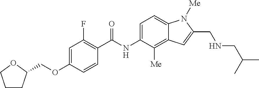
C1CC(COC2=CC(F)=C(C(=O)NC3=CC=C4C(=C3[Me])C=C(CNCC(C)C)N4[Me])C=C2)OC1
